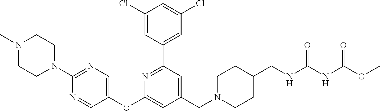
C1(Cl)=CC(C2=NC(OC3=CN=C(N4CCN(C)CC4)N=C3)=CC(CN3CCC(CNC(=O)NC(OC)=O)CC3)=C2)=CC(Cl)=C1
